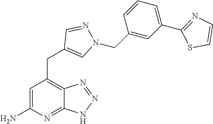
C1=C(N)N=C2C(=C1CC1=CN(CC3=CC(C4=NC=CS4)=CC=C3)N=C1)N=NN2
